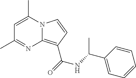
N12C(=C(C(=O)NC(C3=CC=CC=C3)C)C=C1)N=C(C)C=C2C
